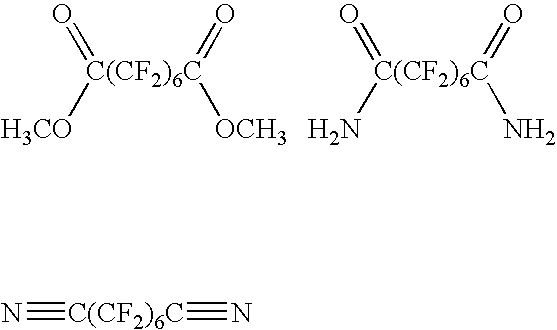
O=[C(CF2)6C]([H3CO])(=O)[OCH3].O=[C(CF2)6C](N)(=O)N.N#[C(CF2)6C]#N
